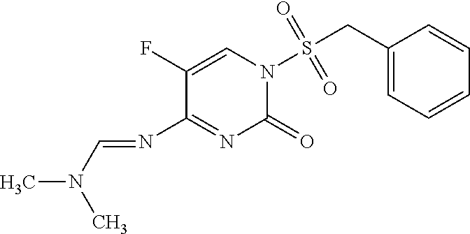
C1(F)=CN(S(=O)(=O)CC2=CC=CC=C2)C(=O)N=C1N=CN(C)C
